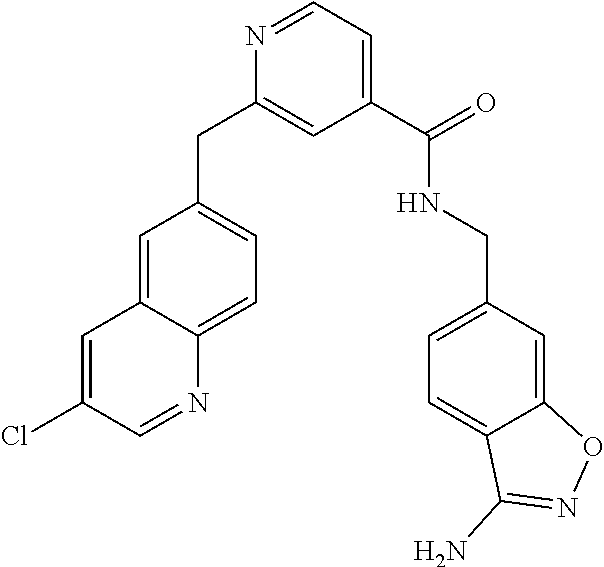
C1=C(Cl)C=NC2=CC=C(CC3=CC(C(=O)NCC4=CC=C5C(=C4)ON=C5N)=CC=N3)C=C12
